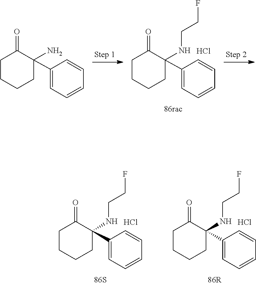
C1=CC=CC=C1C1(NCCF)CCCCC1=O.Cl.C1=CC=CC=C1C1(N)CCCCC1=O.C1=CC=CC=C1C1(NCCF)CCCCC1=O.Cl.C1=CC=CC=C1C1(NCCF)CCCCC1=O.Cl
